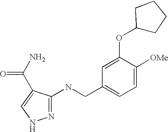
N1=C(NCC2=CC=C([OMe])C(OC3CCCC3)=C2)C(C(N)=O)=CN1
